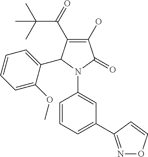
C1(O)=C(C(C(C)(C)C)=O)C(C2=CC=CC=C2OC)N(C2=CC(C3=NOC=C3)=CC=C2)C1=O
